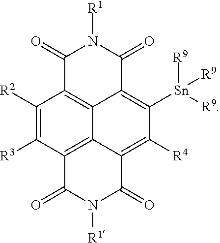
C1([R2])=C([R3])C2=C3C4=C1C(=O)N([R1])C(=O)C4=C([Sn]([R9])([R9])[R9])C([R4])=C3C(=O)N([R1])C2=O
